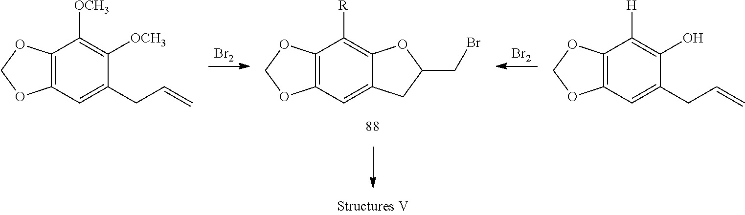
[Br2].C12=C(C=C3C(=C1[R])OC(CBr)C3)OCO2.[Br2].C12=C(C=C(CC=C)C(O)=C1[H])OCO2.C12=C(C=C(CC=C)C([OCH3])=C1[OCH3])OCO2
